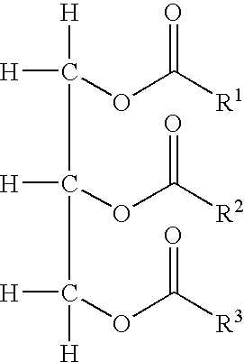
[H]C(OC([R1])=O)([H])C(C([H])([H])OC([R3])=O)([H])OC([R2])=O
